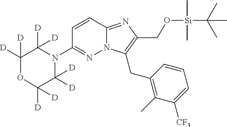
N12C(=NC(CO[Si](C(C)(C)C)(C)C)=C1CC1=C(C)C([CF3])=CC=C1)C=CC(N1C([D])([D])C([D])([D])OC([D])([D])C1([D])[D])=N2
